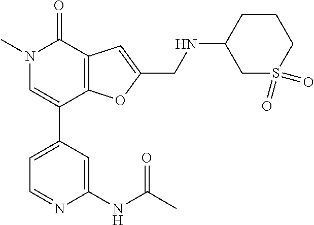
C1=C(C2=CN(C)C(=O)C3=C2OC(CNC2CS(=O)(=O)CCC2)=C3)C=C(NC(C)=O)N=C1
